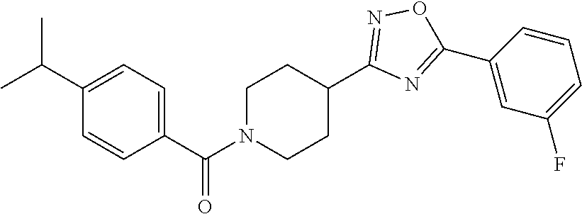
C1(C(C)C)=CC=C(C(N2CCC(C3=NOC(C4=CC(F)=CC=C4)=N3)CC2)=O)C=C1
